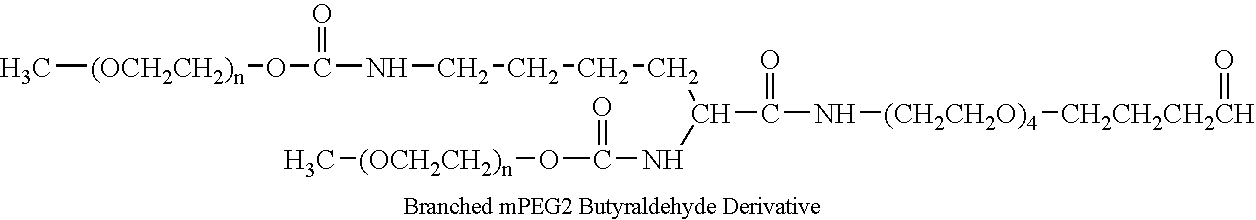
C[(OCH2CH2)n]OC(=O)NCCCCC(NC(=O)O[(OCH2CH2)n]C)C(=O)N[(CH2CH2O)4][CH2CH2CH2CH]=O
